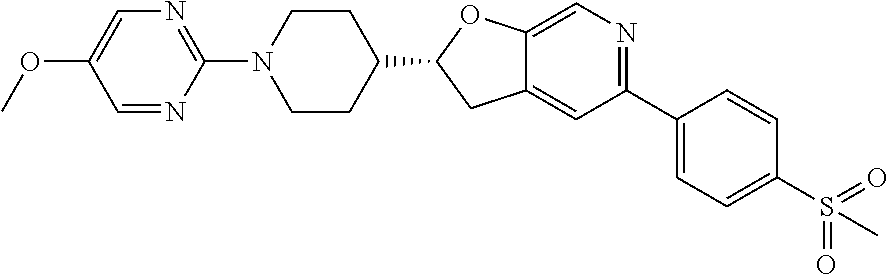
C1=C(OC)C=NC(N2CCC(C3CC4=CC(C5=CC=C(S(=O)(=O)C)C=C5)=NC=C4O3)CC2)=N1
